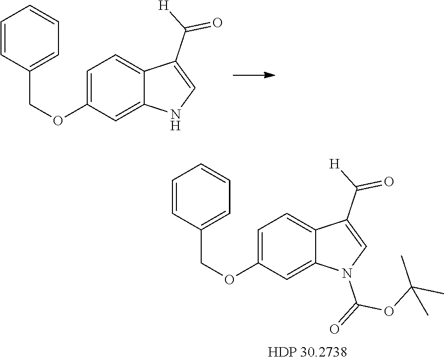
C1=C(OCC2=CC=CC=C2)C=C2C(=C1)C(C([H])=O)=CN2.C1=C(OCC2=CC=CC=C2)C=C2C(=C1)C(C([H])=O)=CN2C(=O)OC(C)(C)C
